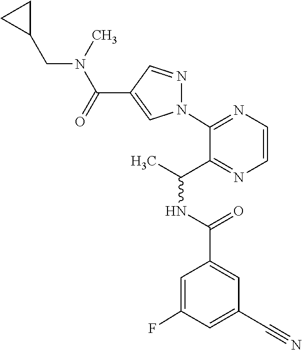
C1=C(C#N)C=C(C(=O)NC(C)C2=NC=CN=C2N2N=CC(C(=O)N(C)CC3CC3)=C2)C=C1F
